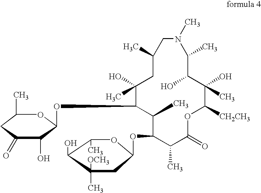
C1(C)C(OC2CC(C)([OCH3])C(O)C(C)O2)C(C)C(=O)OC([CH2CH3])C(O)(C)C(O)C(C)N(C)CC(C)CC(O)(C)C1OC1C(O)C(=O)CC(C)O1
